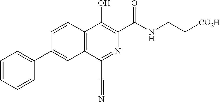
C1(C2=CC3=C(C=C2)C(O)=C(C(NCC[CO2H])=O)N=C3C#N)=CC=CC=C1
